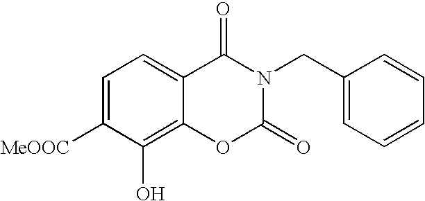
C1=C([MeOOC])C(O)=C2C(=C1)C(=O)N(CC1=CC=CC=C1)C(=O)O2
